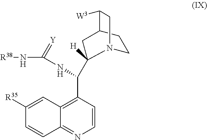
C1N2CC([W3])C(CC2(C(C2=C3C(=NC=C2)C=CC([R35])=C3)NC(=[Y])N[R38])[H])C1
